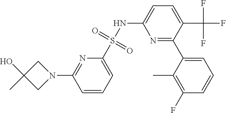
C1C(O)(C)CN1C1=NC(S(NC2=CC=C(C(F)(F)F)C(C3=CC=CC(F)=C3C)=N2)(=O)=O)=CC=C1
